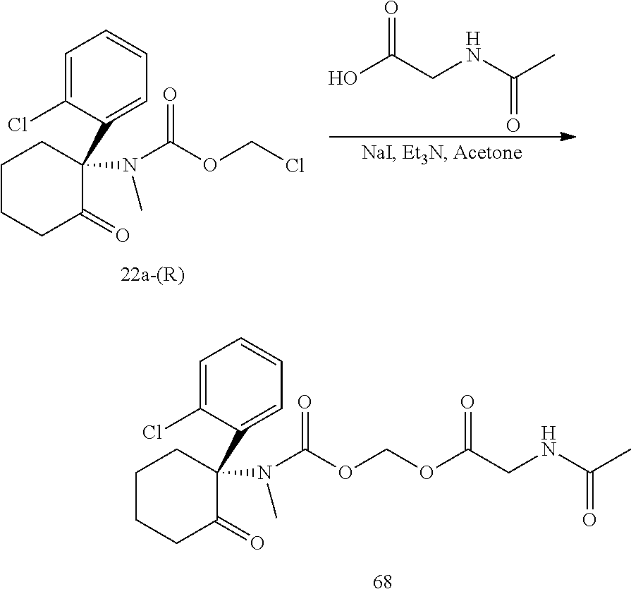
C1=C(Cl)C(C2(N(C(OCCl)=O)C)CCCCC2=O)=CC=C1.OC(CNC(C)=O)=O.C1=C(Cl)C(C2(N(C(OCOC(CNC(C)=O)=O)=O)C)CCCCC2=O)=CC=C1
